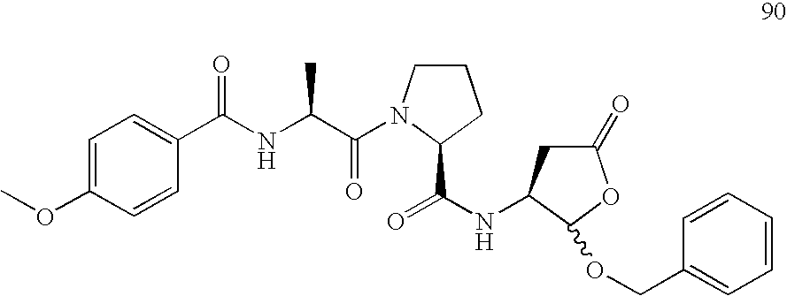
C1=C(OC)C=CC(C(NC(C(=O)N2CCCC2C(NC2CC(=O)OC2OCC2=CC=CC=C2)=O)C)=O)=C1
